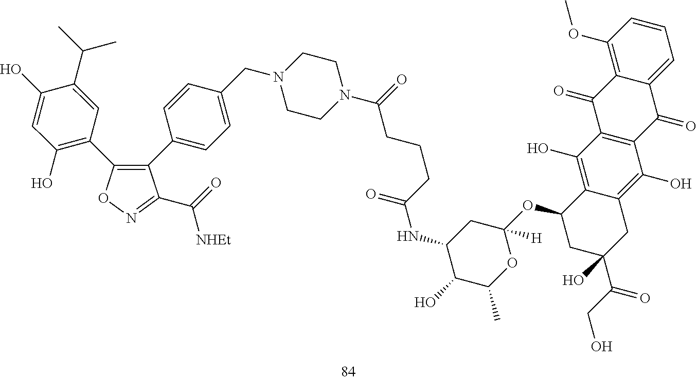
O1N=C(C([NHEt])=O)C(C2=CC=C(CN3CCN(C(=O)CCCC(NC4C(O)C(C)OC(OC5CC(C(CO)=O)(O)CC6=C(O)C7=C(C(O)=C56)C(=O)C5=C(OC)C=CC=C5C7=O)([H])C4)=O)CC3)C=C2)=C1C1=C(O)C=C(O)C(C(C)C)=C1
